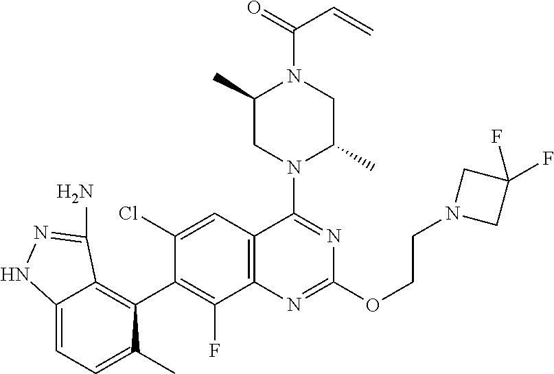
C12=CC=C(C)C(C3=C(F)C4=C(C=C3Cl)C(N3C(C)CN(C(=O)C=C)C(C)C3)=NC(OCCN3CC(F)(F)C3)=N4)=C1C(N)=NN2
